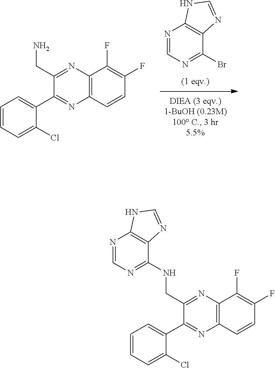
N1=CN=C(Br)C2=C1NC=N2.C12=C(C(F)=C(F)C=C1)N=C(CN)C(C1=CC=CC=C1Cl)=N2.C1(CNC2=NC=NC3=C2N=CN3)=NC2=C(N=C1C1=CC=CC=C1Cl)C=CC(F)=C2F
